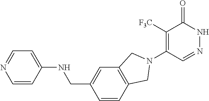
C1([F3C])=C(N2CC3=C(C=C(CNC4=CC=NC=C4)C=C3)C2)C=NNC1=O
